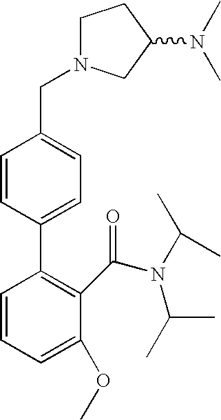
C1N(CC2=CC=C(C3=C(C(N(C(C)C)C(C)C)=O)C(OC)=CC=C3)C=C2)CC(N(C)C)C1
